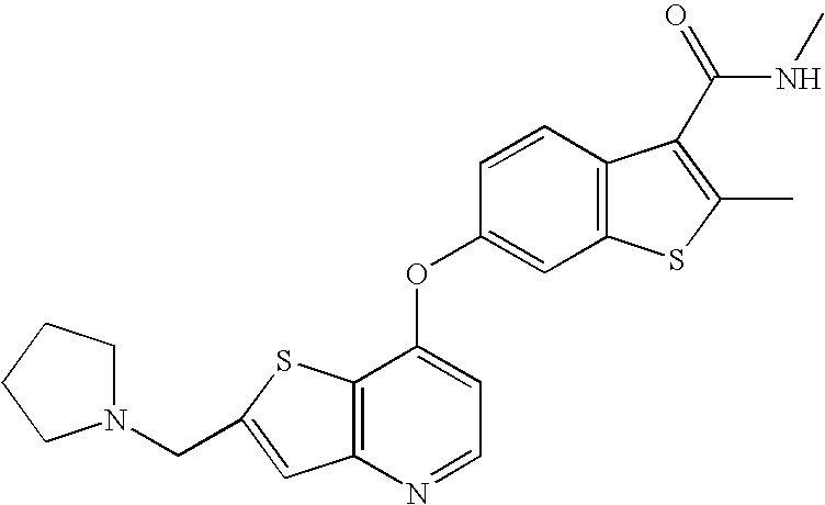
C12=C(N=CC=C1OC1=CC3=C(C=C1)C(C(=O)NC)=C(C)S3)C=C(CN1CCCC1)S2
